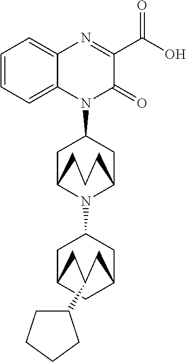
C1=CC=C2C(=C1)N=C(C(O)=O)C(=O)N2C1CC2N(C3CC4CC(C3)CC(C3CCCC3)C4)C(C1)CCC2
